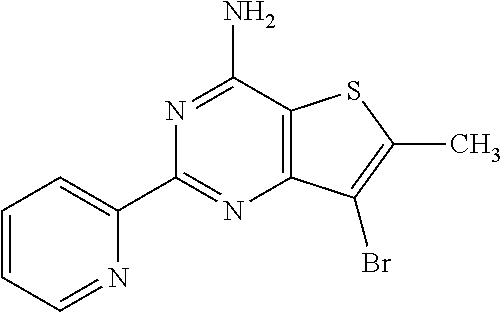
C1=CC=NC(C2=NC3=C(C(N)=N2)SC(C)=C3Br)=C1
